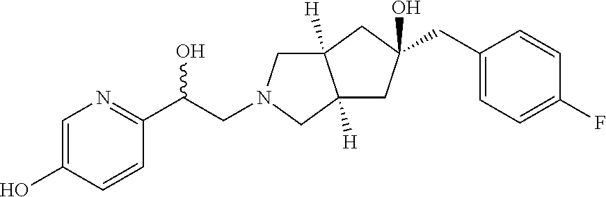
C12([H])CN(CC(O)C3=NC=C(O)C=C3)CC1([H])CC(O)(CC1=CC=C(F)C=C1)C2
